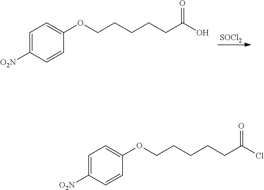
[SOCl2].C1=C([O2N])C=CC(OCCCCCC(O)=O)=C1.C1=C([O2N])C=CC(OCCCCCC(Cl)=O)=C1
